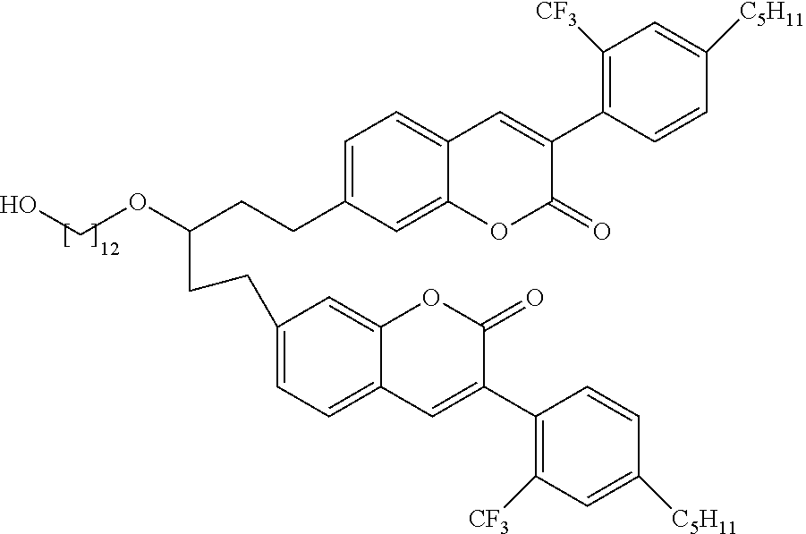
C1=C(CCC(OCO)CCC2=CC=C3C(=C2)OC(=O)C(C2=C([CF3])C=C([C5H11])C=C2)=C3)C=C2C(=C1)C=C(C1=C([CF3])C=C([C5H11])C=C1)C(=O)O2
